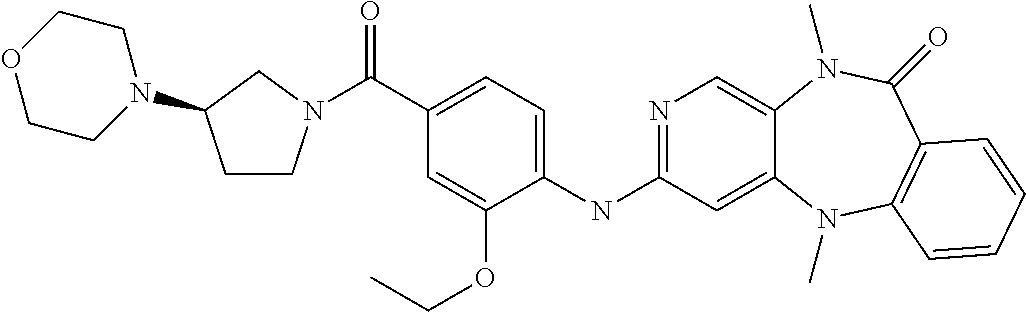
C(C1=CC=C(NC2=NC=C3C(=C2)N(C)C2=C(C(=O)N3C)C=CC=C2)C(OCC)=C1)(=O)N1CCC(N2CCOCC2)C1
